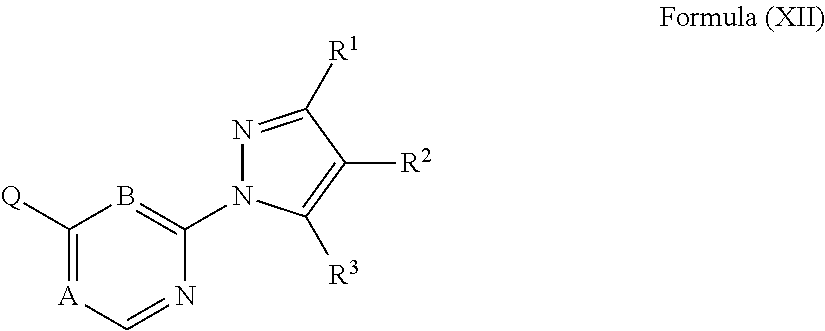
C1([Q])=[A]C=NC(N2N=C([R1])C([R2])=C2[R3])=B1
